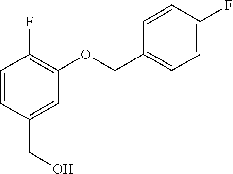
C(C1=CC(OCC2=CC=C(F)C=C2)=C(F)C=C1)O
